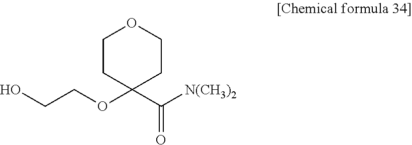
C(COC1(C([N(CH3)2])=O)CCOCC1)O
